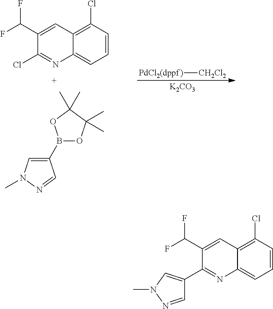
[PdCl2(dppf)][CH2Cl2].[K2CO3].C1=CC(Cl)=C2C(=C1)N=C(Cl)C(C(F)F)=C2.C1(C)(C)OB(C2=CN(C)N=C2)OC1(C)C.C1=CC(Cl)=C2C(=C1)N=C(C1=CN(C)N=C1)C(C(F)F)=C2
